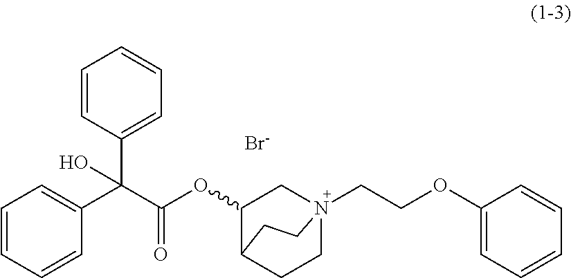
[Br-].C1=CC(C(C(OC2CN3(CCOC4=CC=CC=C4)CCC2CC3)=O)(C2=CC=CC=C2)O)=CC=C1
